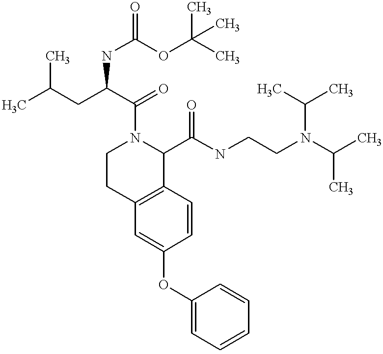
O(C1=CC2=C(C=C1)C(C(NCCN(C(C)C)C(C)C)=O)N(C(=O)C(NC(=O)OC(C)(C)C)CC(C)C)CC2)C1=CC=CC=C1
